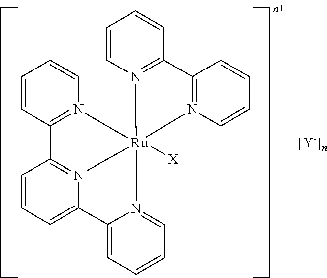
C1=CN2=C(C=C1)C1=N(C=CC=C1)[Ru]213([X])N2=C(C=CC=C2)C2=N1C(=CC=C2)C1=CC=CC=N31
